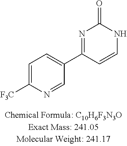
N1C(=O)N=C(C2=CC=C([F3C])N=C2)C=C1
